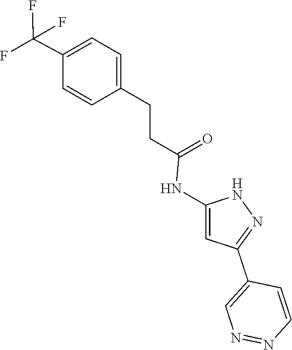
N1C(NC(=O)CCC2=CC=C(C(F)(F)F)C=C2)=CC(C2=CN=NC=C2)=N1
